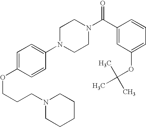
C(COC1=CC=C(N2CCN(C(C3=CC(OC(C)(C)C)=CC=C3)=O)CC2)C=C1)CN1CCCCC1
